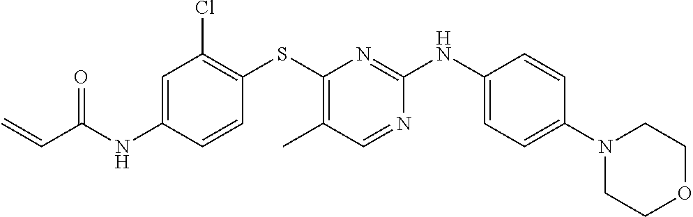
C1=C(NC(C=C)=O)C=CC(SC2=C(C)C=NC(NC3=CC=C(N4CCOCC4)C=C3)=N2)=C1Cl
